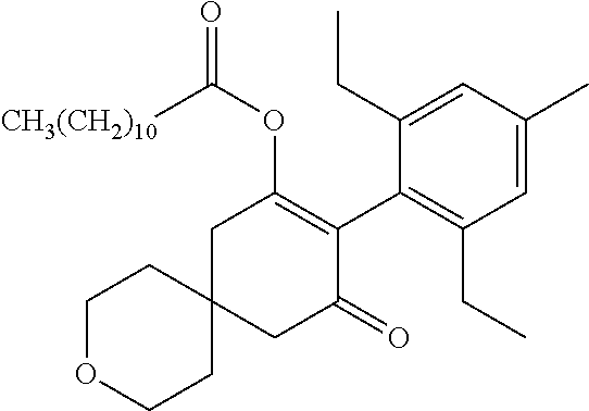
C1OCCC2(C1)CC(=O)C(C1=C(CC)C=C(C)C=C1CC)=C(OC([CH3(CH2)10])=O)C2
